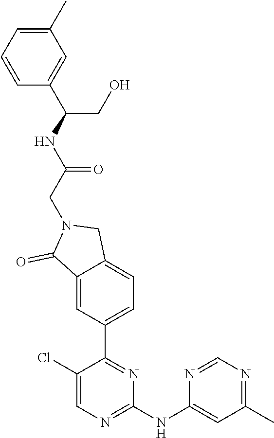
C1(NC2=CC(C)=NC=N2)=NC=C(Cl)C(C2=CC=C3C(=C2)C(=O)N(CC(NC(C2=CC(C)=CC=C2)CO)=O)C3)=N1
